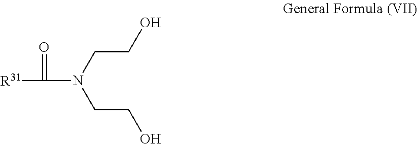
[R31]C(N(CCO)CCO)=O
